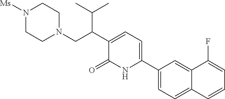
N1([Ms])CCN(CC(C2=CC=C(C3=CC=C4C(=C3)C(F)=CC=C4)NC2=O)C(C)C)CC1
